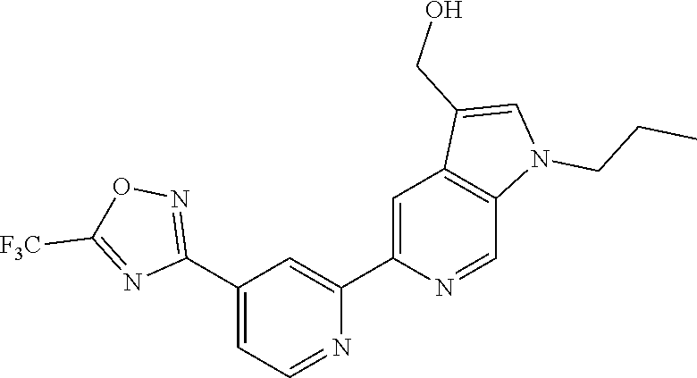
N1=CC=C(C2=NOC([F3C])=N2)C=C1C1=CC2=C(C=N1)N(CCC)C=C2CO
